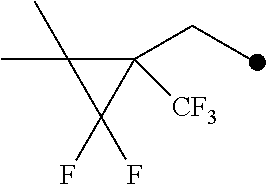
C1([CF3])(CC)C(C)(C)C1(F)F
